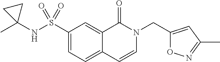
C1(S(NC2(C)CC2)(=O)=O)=CC=C2C(=C1)C(=O)N(CC1=CC(C)=NO1)C=C2
